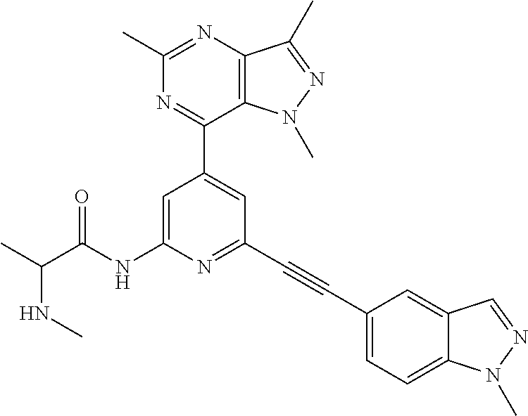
N(C)C(C)C(NC1=CC(C2=NC(C)=NC3=C2N(C)N=C3C)=CC(C#CC2=CC=C3C(=C2)C=NN3C)=N1)=O
